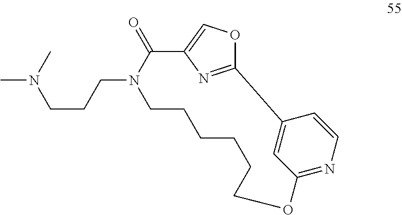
C(N1C(=O)C2=COC(=N2)C2=CC(=NC=C2)OCCCCCC1)CCN(C)C
